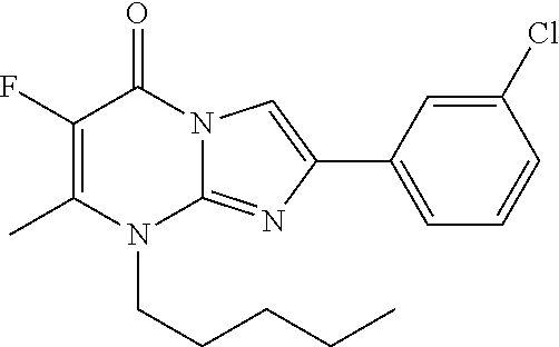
CC1=C(F)C(=O)N2C(=NC(C3=CC=CC(Cl)=C3)=C2)N1CCCCC
